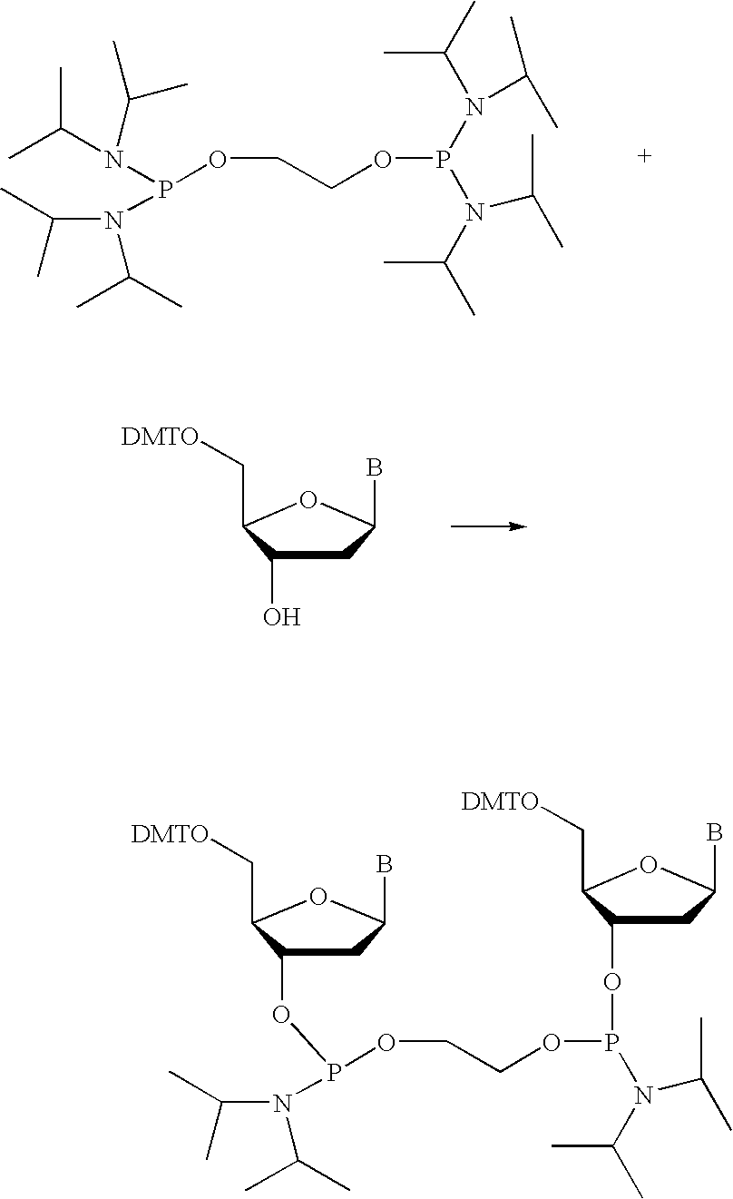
C1C(O)C(C[DMTO])OC1B.C1C(OP(OCCOP(OC2CC(B)OC2C[DMTO])N(C(C)C)C(C)C)N(C(C)C)C(C)C)C(C[DMTO])OC1B.CC(N(C(C)C)P(OCCOP(N(C(C)C)C(C)C)N(C(C)C)C(C)C)N(C(C)C)C(C)C)C
